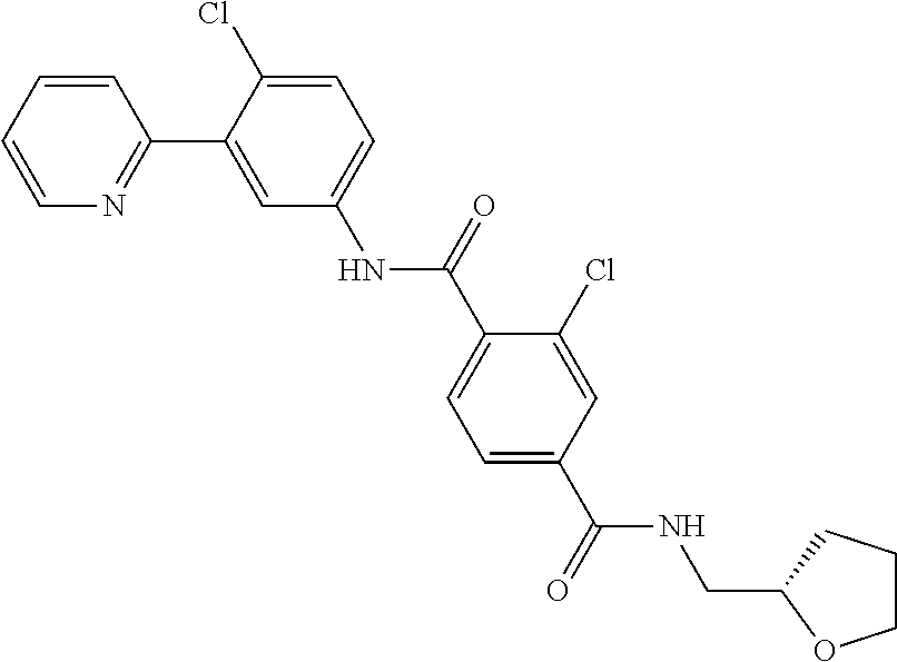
C1=CC=CN=C1C1=CC(NC(C2=CC=C(C(NCC3OCCC3)=O)C=C2Cl)=O)=CC=C1Cl
